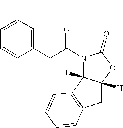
C1=C(C)C=C(CC(N2C3([H])C([H])(OC2=O)CC2=C3C=CC=C2)=O)C=C1
